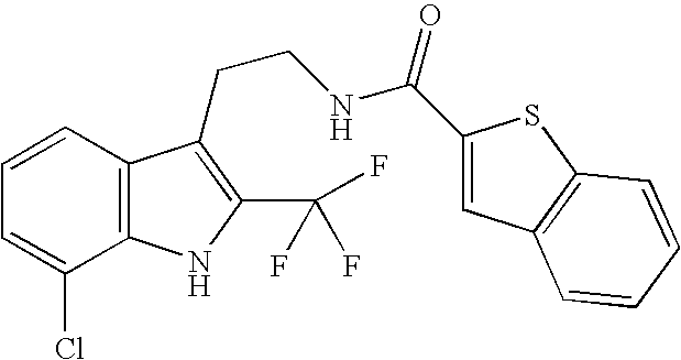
C1=CC2=C(C(Cl)=C1)NC(C(F)(F)F)=C2CCNC(=O)C1=CC2=C(S1)C=CC=C2
